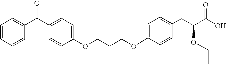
C1=CC=CC(C(C2=CC=C(OCCCOC3=CC=C(CC(C(O)=O)OCC)C=C3)C=C2)=O)=C1
